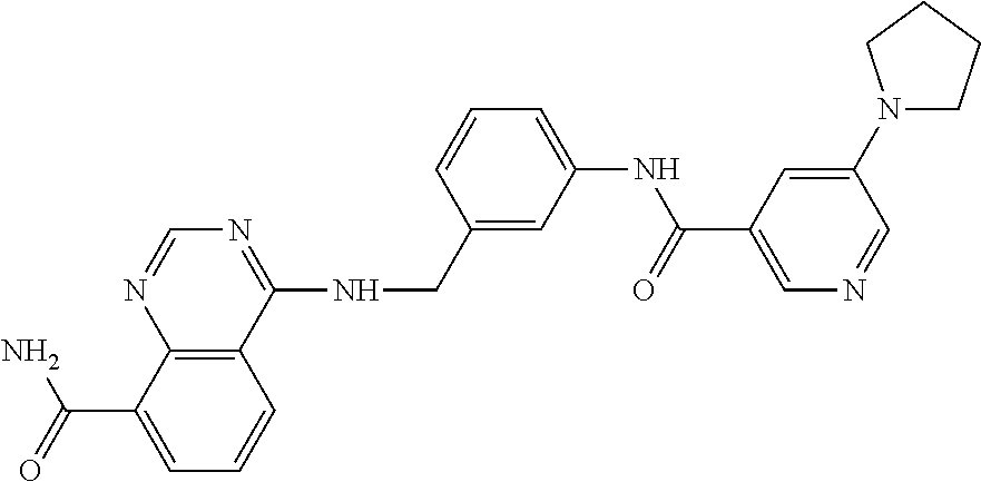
C12=C(C(NCC3=CC(NC(C4=CN=CC(N5CCCC5)=C4)=O)=CC=C3)=NC=N1)C=CC=C2C(=O)N
